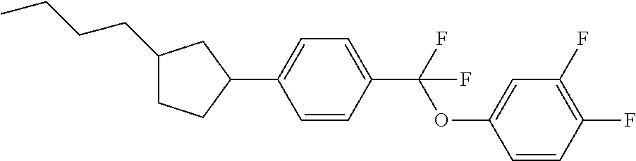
C1(CCCC)CCC(C2=CC=C(C(OC3=CC(F)=C(F)C=C3)(F)F)C=C2)C1
